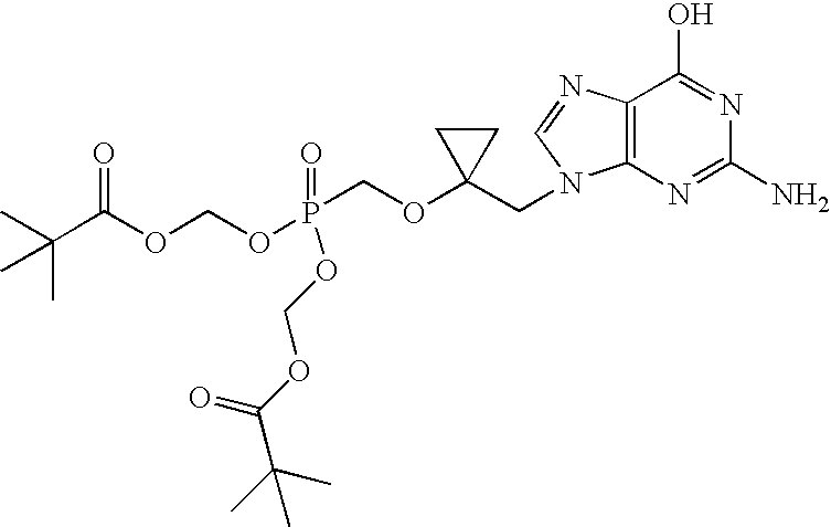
O(P(COC1(CN2C3=C(C(O)=NC(N)=N3)N=C2)CC1)(OCOC(C(C)(C)C)=O)=O)COC(C(C)(C)C)=O
